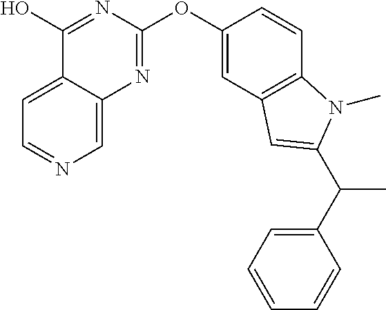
C1=C2C(=CN=C1)N=C(OC1=CC3=C(C=C1)N(C)C(C(C1=CC=CC=C1)C)=C3)N=C2O
